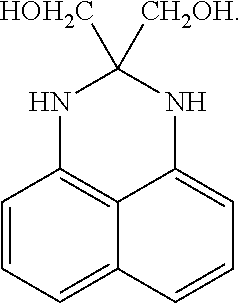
C1=CC=C2C3=C1NC([CH2OH])([HOH2C])NC3=CC=C2
